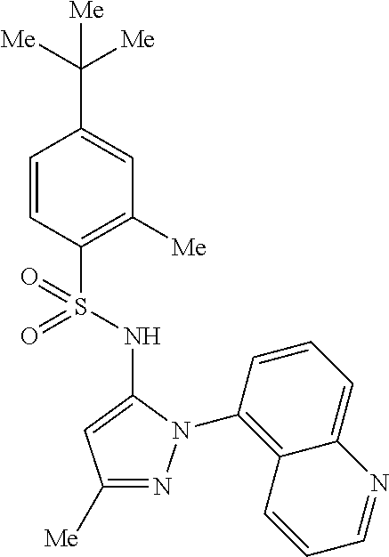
C1=CC(S(=O)(NC2=CC([Me])=NN2C2=C3C(=CC=C2)N=CC=C3)=O)=C([Me])C=C1C([Me])([Me])[Me]
